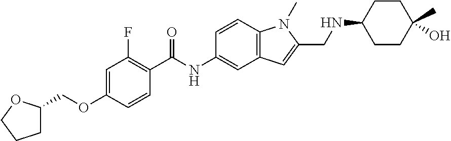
C1C(COC2=CC(F)=C(C(=O)NC3=CC4=C(C=C3)N(C)C(CNC3CCC(C)(O)CC3)=C4)C=C2)OCC1
